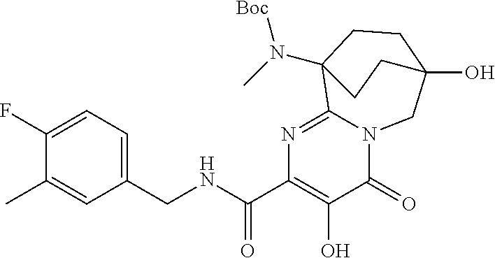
N1=C2N(C(=O)C(O)=C1C(NCC1=CC=C(F)C(C)=C1)=O)CC1(O)CCC2(N(C)[Boc])CC1
